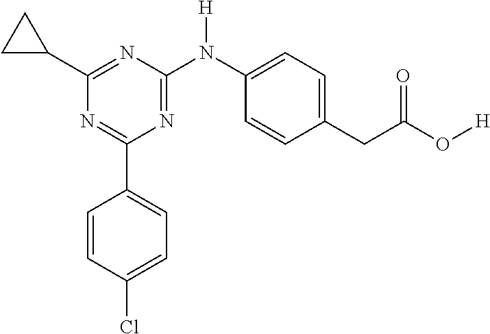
C1=CC(Cl)=CC=C1C1=NC(C2CC2)=NC(N(C2=CC=C(CC(=O)O[H])C=C2)[H])=N1
